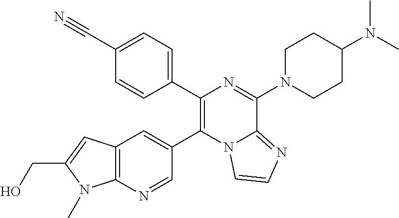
C1(C#N)=CC=C(C2=C(C3=CC4=C(N=C3)N(C)C(CO)=C4)N3C(=NC=C3)C(N3CCC(N(C)C)CC3)=N2)C=C1
